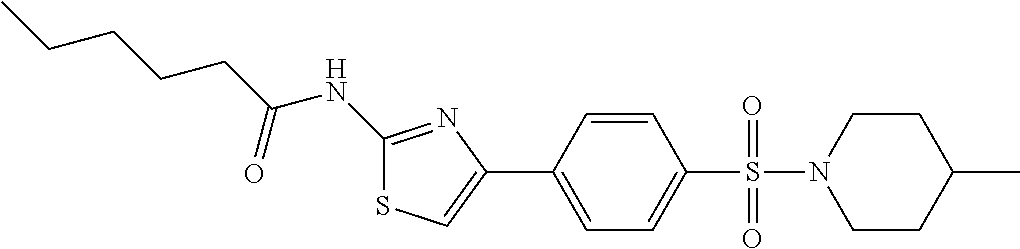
C1(NC(CCCCC)=O)=NC(C2=CC=C(S(=O)(=O)N3CCC(C)CC3)C=C2)=CS1
